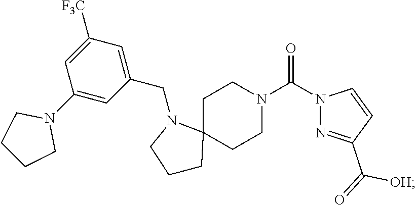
C(N1CCCC12CCN(C(N1N=C(C([OH])=O)C=C1)=O)CC2)C1=CC([F3C])=CC(N2CCCC2)=C1
